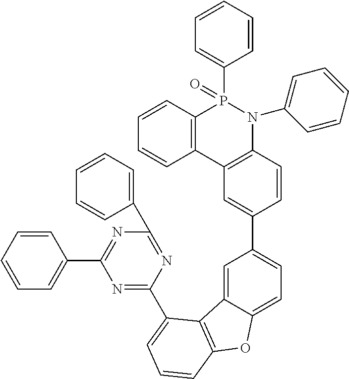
C12=C(C3=C(N(C4=CC=CC=C4)P1(C1=CC=CC=C1)=O)C=CC(C1=CC=C4C(=C1)C1=C(O4)C=CC=C1C1=NC(C4=CC=CC=C4)=NC(C4=CC=CC=C4)=N1)=C3)C=CC=C2
